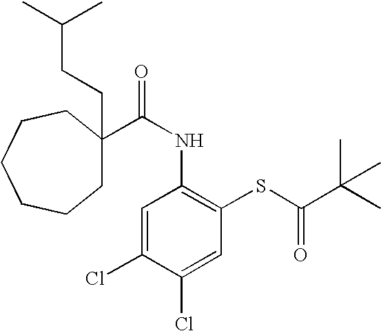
C(NC1=C(SC(=O)C(C)(C)C)C=C(Cl)C(Cl)=C1)(=O)C1(CCC(C)C)CCCCCC1
